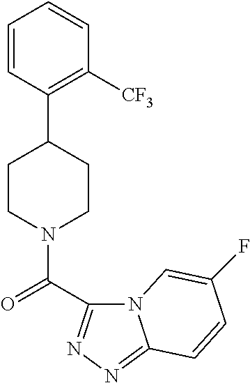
C1=CC(C2CCN(C(=O)C3=NN=C4N3C=C(F)C=C4)CC2)=C([CF3])C=C1
